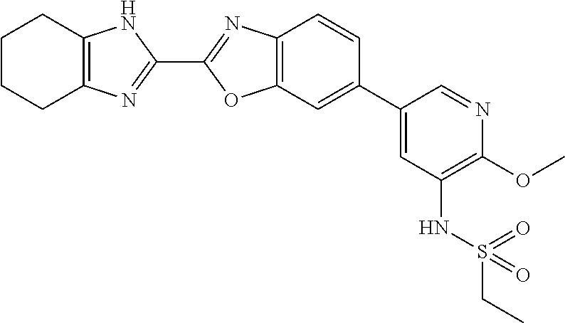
C1(C2=CC(NS(CC)(=O)=O)=C(OC)N=C2)=CC2=C(C=C1)N=C(C1=NC3=C(N1)CCCC3)O2
